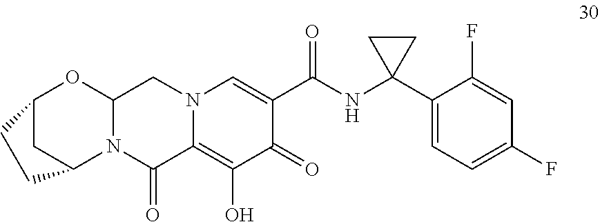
C1(C2(NC(C3=CN4C(=C(O)C3=O)C(=O)N3C(C4)OC4CC3CC4)=O)CC2)=CC=C(F)C=C1F
